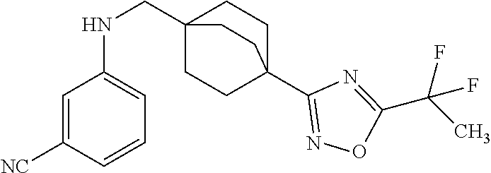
C1=C([NC])C=CC=C1NCC12CCC(C3=NOC(C(C)(F)F)=N3)(CC1)CC2
